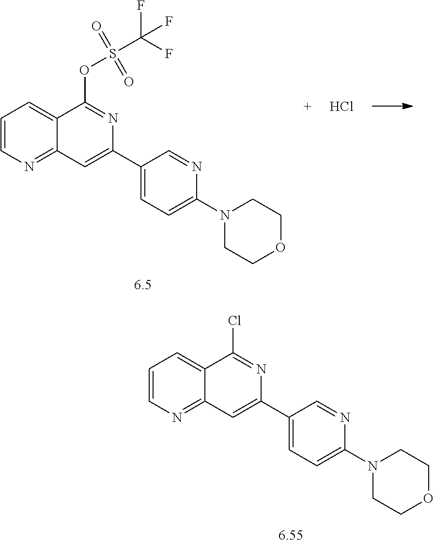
C1=CN=C2C(=C1)C(Cl)=NC(C1=CC=C(N3CCOCC3)N=C1)=C2.C1=CN=C2C(=C1)C(OS(C(F)(F)F)(=O)=O)=NC(C1=CC=C(N3CCOCC3)N=C1)=C2.Cl
